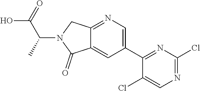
C1(C2=CN=C3C(=C2)C(=O)N(C(C(O)=O)C)C3)=NC(Cl)=NC=C1Cl
